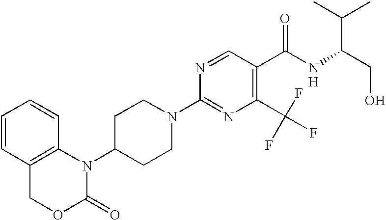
C1=CC2=C(C=C1)N(C1CCN(C3=NC(C(F)(F)F)=C(C(=O)NC(CO)C(C)C)C=N3)CC1)C(=O)OC2.[H]
